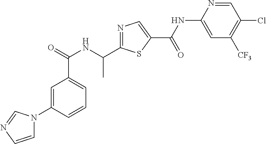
C1=CC(N2C=CN=C2)=CC(C(=O)NC(C)C2=NC=C(C(NC3=CC([CF3])=C(Cl)C=N3)=O)S2)=C1
